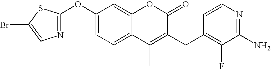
C1(OC2=NC=C(Br)S2)=CC=C2C(=C1)OC(=O)C(CC1=C(F)C(N)=NC=C1)=C2C
